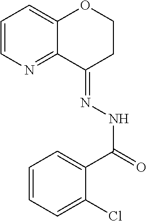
C1=CN=C2C(=C1)OCCC2=NNC(=O)C1=CC=CC=C1Cl
